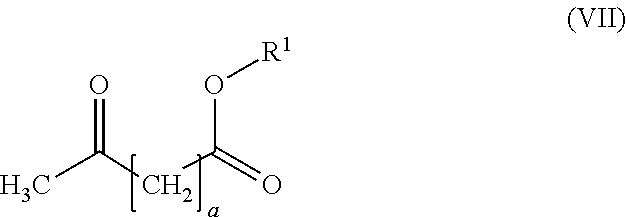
CC(CC(=O)O[R1])=O
